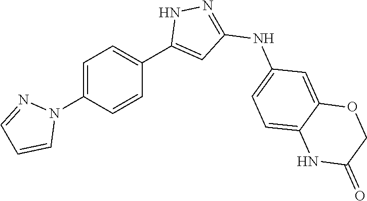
C1=C(N2N=CC=C2)C=CC(C2=CC(NC3=CC=C4C(=C3)OCC(=O)N4)=NN2)=C1
